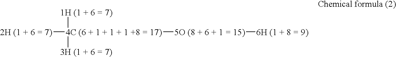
[2H (1 + 6 = 7)][4C (6 + 1 + 1 + 1 +8 = 17)]([5O (8 + 6 + 1 = 15)][6H (1 + 8 = 9)])([1H (1 + 6 = 7)])[3H (1 + 6 = 7)]
